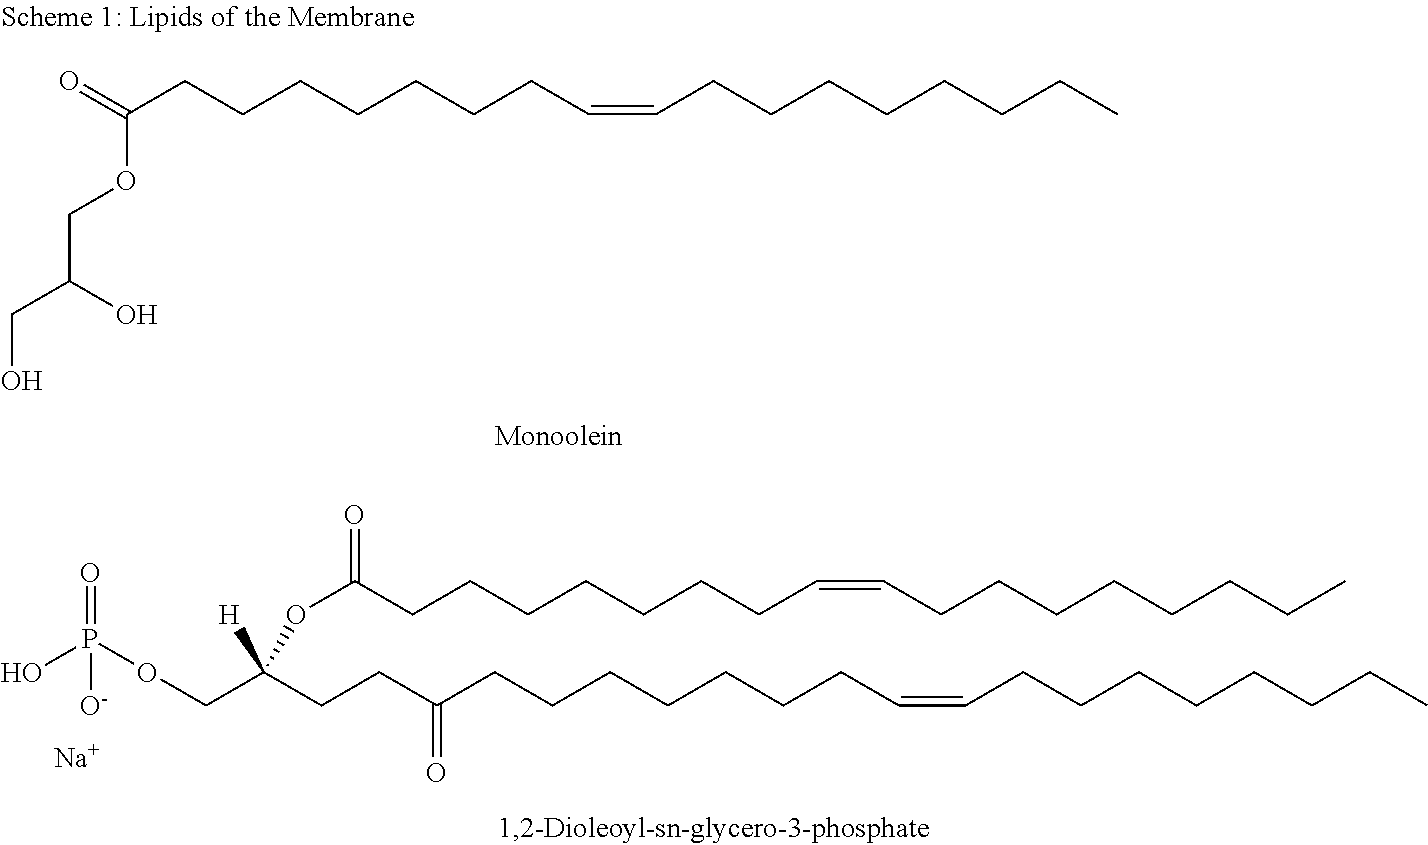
OP(OCC(CCC(=O)CCCCCCCC=CCCCCCCCC)([H])OC(=O)CCCCCCCC=CCCCCCCCC)(=O)[O-].[Na].C(O)C(COC(=O)CCCCCCCC=CCCCCCCCC)O
